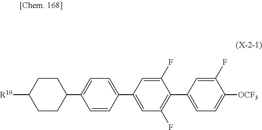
C1=C(F)C(C2=CC=C([OCF3])C(F)=C2)=C(F)C=C1C1=CC=C(C2CCC([R10])CC2)C=C1
